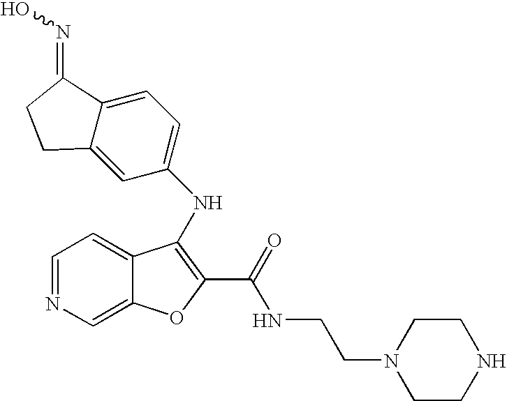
N(C1=C(C(=O)NCCN2CCNCC2)OC2=CN=CC=C21)C1=CC=C2C(=C1)CCC2=NO
